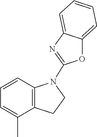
N1=C(N2C3=C(C(C)=CC=C3)CC2)OC2=CC=CC=C12
